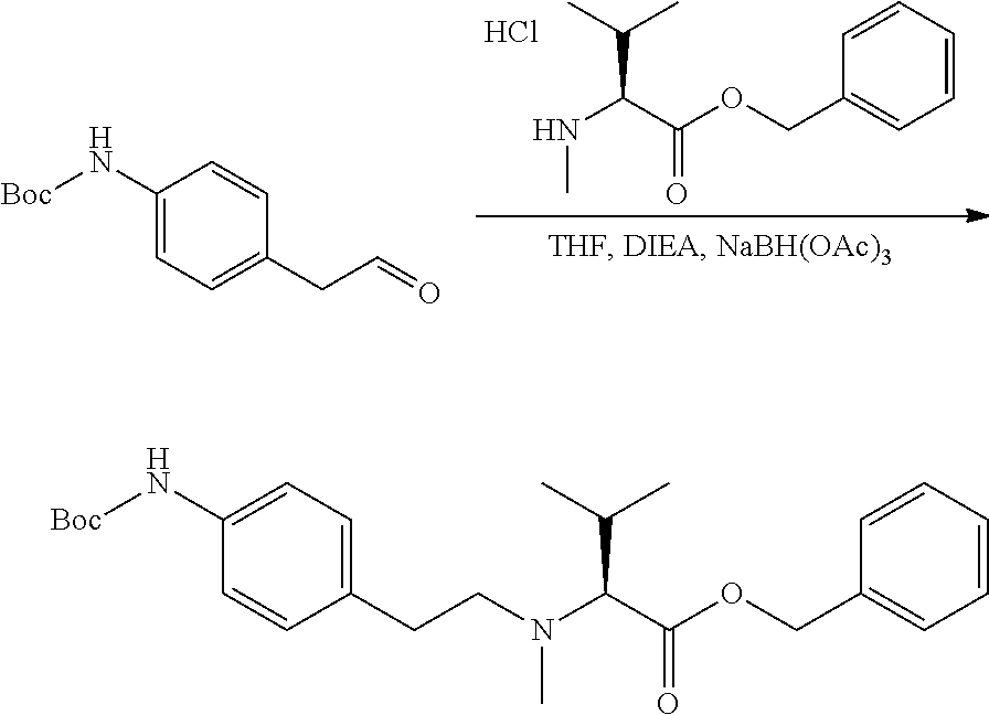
C1(COC(C(NC)C(C)C)=O)=CC=CC=C1.Cl.C1(N[Boc])=CC=C(CC=O)C=C1.C(CN(C(C(OCC1=CC=CC=C1)=O)C(C)C)C)C1=CC=C(N[Boc])C=C1
